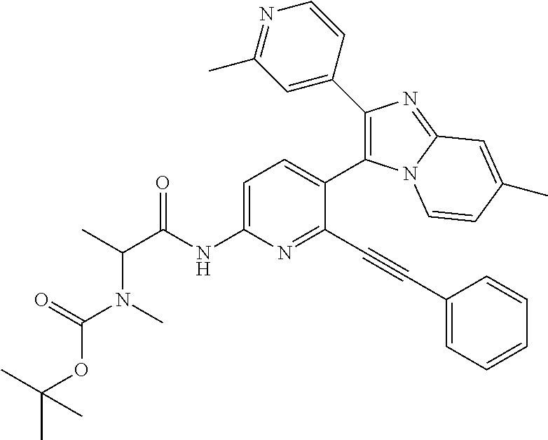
C1=C(NC(C(C)N(C)C(=O)OC(C)(C)C)=O)N=C(C#CC2=CC=CC=C2)C(C2=C(C3=CC(C)=NC=C3)N=C3N2C=CC(C)=C3)=C1
